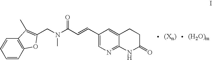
C1=CC2=C(C=C1)C(C)=C(CN(C(C=CC1=CN=C3C(=C1)CCC(=O)N3)=O)C)O2
